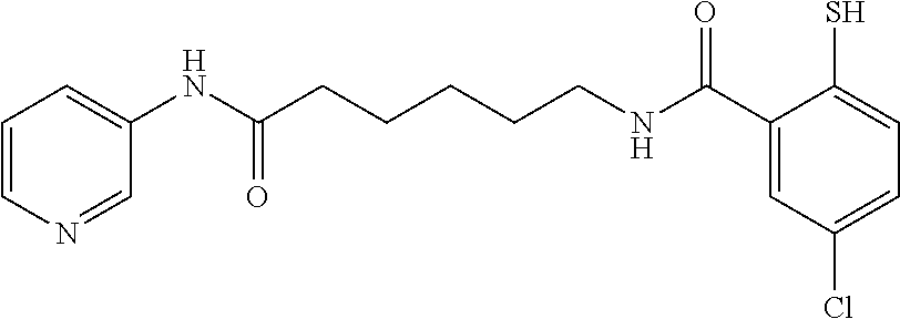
C1=NC=CC=C1NC(CCCCCNC(C1=CC(Cl)=CC=C1S)=O)=O
